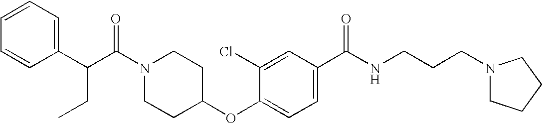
C(N1CCC(OC2=CC=C(C(NCCCN3CCCC3)=O)C=C2Cl)CC1)(C(C1=CC=CC=C1)CC)=O
